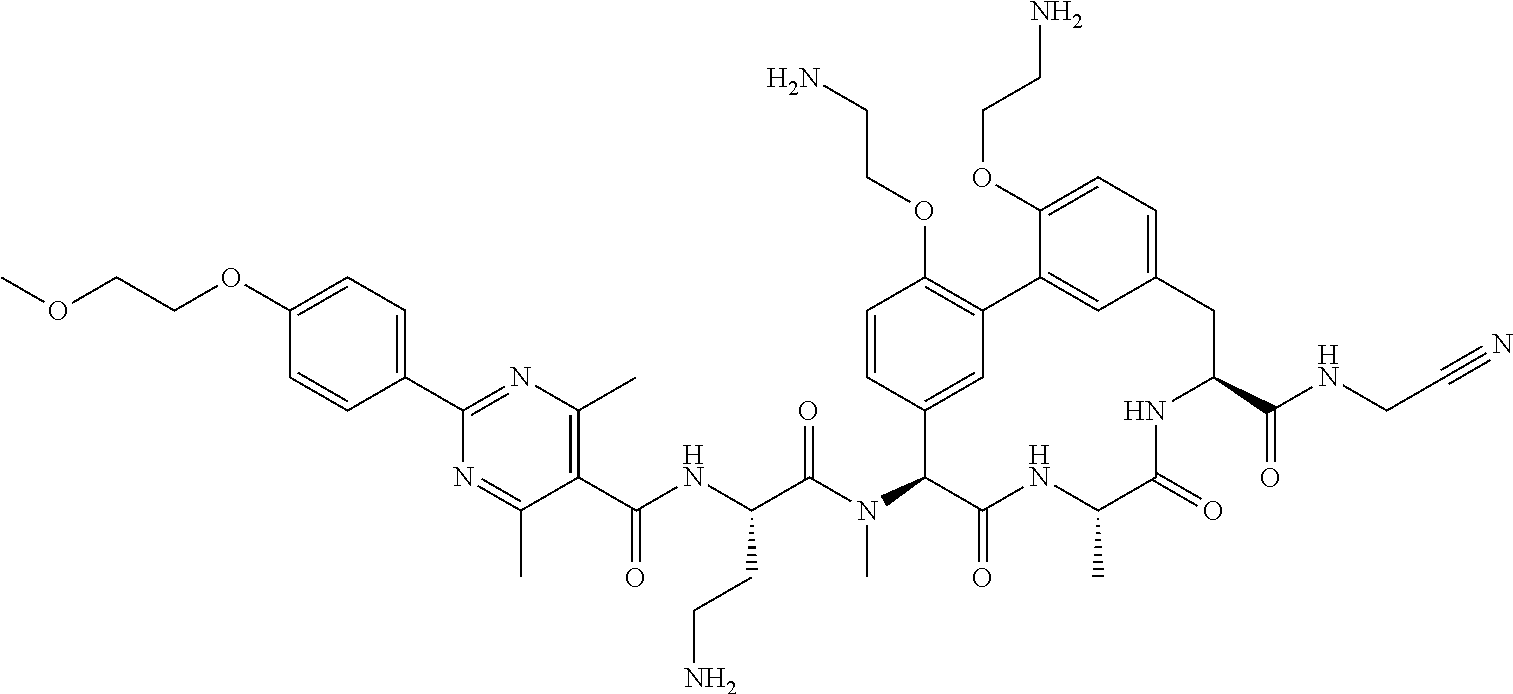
C1(C(NC(C(N(C2C(=O)NC(C)C(=O)NC(C(NCC#N)=O)CC3=CC=C(OCCN)C(=C3)C3=C(OCCN)C=CC2=C3)C)=O)CCN)=O)=C(C)N=C(C2=CC=C(OCCOC)C=C2)N=C1C
